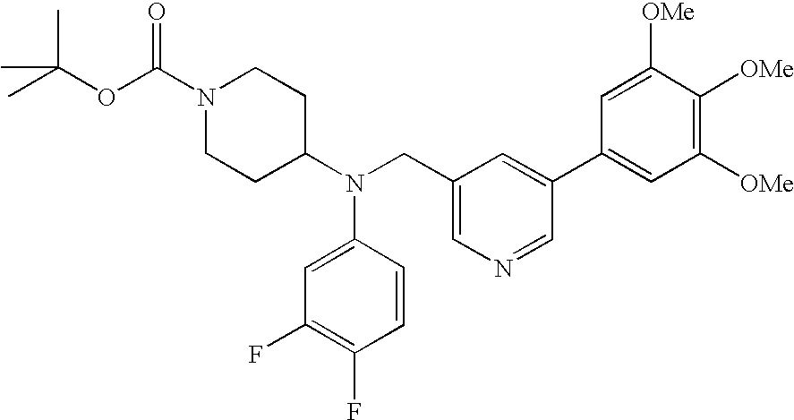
O(C(C)(C)C)C(N1CCC(N(CC2=CN=CC(C3=CC([OMe])=C([OMe])C([OMe])=C3)=C2)C2=CC(F)=C(F)C=C2)CC1)=O
